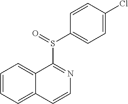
C1=CC=C2C(=C1)C(S(C1=CC=C(Cl)C=C1)=O)=NC=C2
